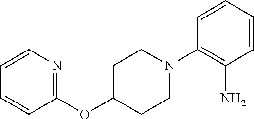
C1=CC=CC(N2CCC(OC3=NC=CC=C3)CC2)=C1N
